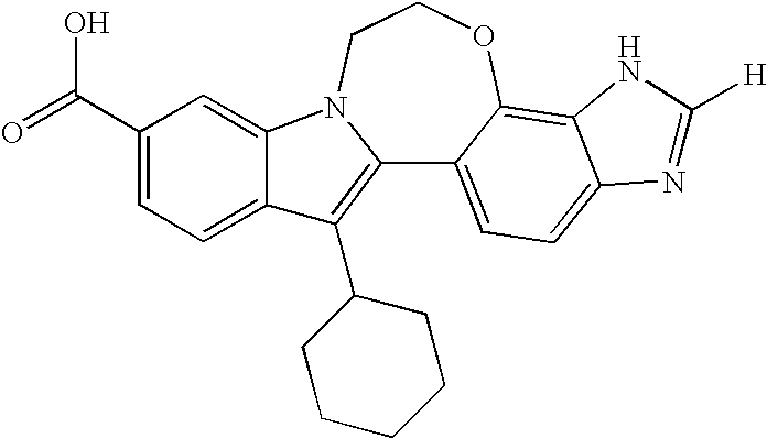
C12=C(C3CCCCC3)C3=CC=C(C(=O)O)C=C3N1CCOC1=C3C(=CC=C21)N=C([H])N3
